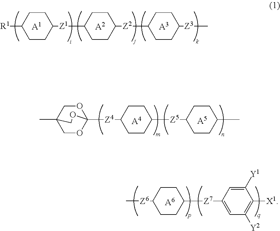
[A2].[A1].[A3].C1CC([Z1]C2CCC([Z2]C3CCC([Z3]C)CC3)CC2)CCC1[R1].[A4].[A5].O1CC2(C)COC1([Z4]C1CCC([Z5]C3CCC(C)CC3)CC1)OC2.[A6].[Z6](C1CCC([Z7]C2=CC([Y2])=C([X1])C([Y1])=C2)CC1)C
